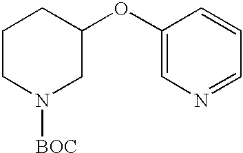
C1CN([BOC])CC(OC2=CN=CC=C2)C1
